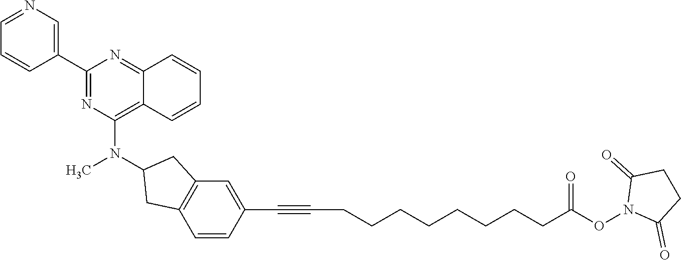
C1(C2=CN=CC=C2)=NC(N(C2CC3=C(C=CC(C#CCCCCCCCCC(ON4C(=O)CCC4=O)=O)=C3)C2)C)=C2C(=N1)C=CC=C2
